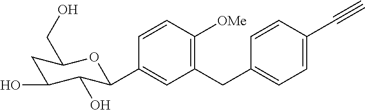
C1(CC2=CC=C(C#C)C=C2)=C([OMe])C=CC(C2C(O)C(O)CC(CO)O2)=C1
